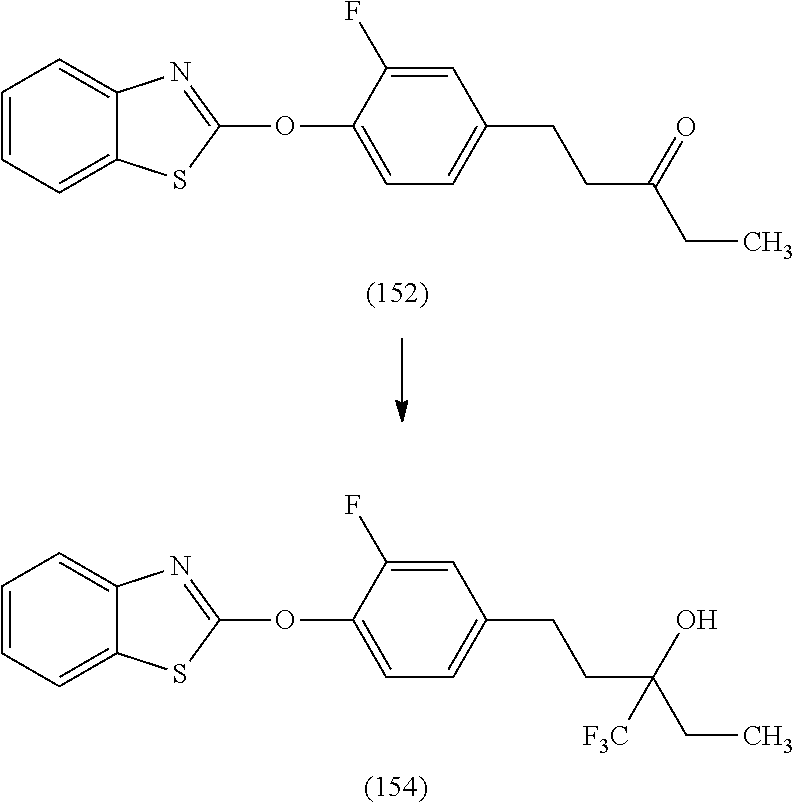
C(C(CC)(O)[F3C])CC1=CC=C(OC2=NC3=CC=CC=C3S2)C(F)=C1.C(C(CC)=O)CC1=CC=C(OC2=NC3=CC=CC=C3S2)C(F)=C1
